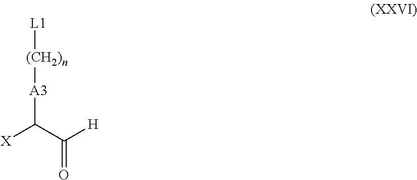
[L1][(CH2)n][A3]C(C(=O)[H])[X]
